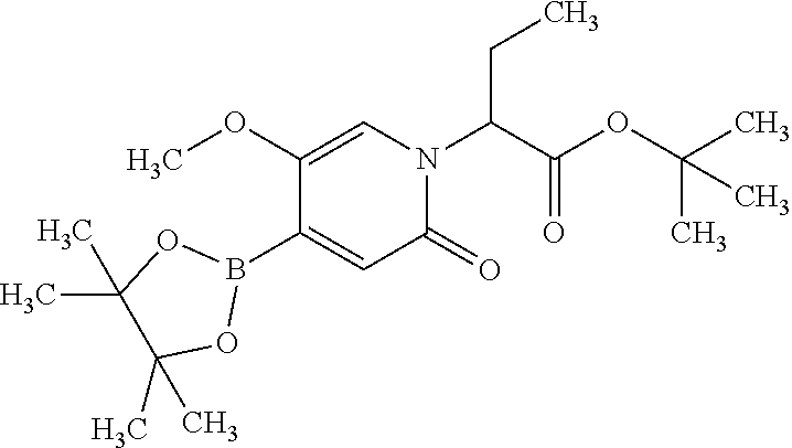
C1(OC)=CN(C(C(OC(C)(C)C)=O)CC)C(=O)C=C1B1OC(C)(C)C(C)(C)O1
